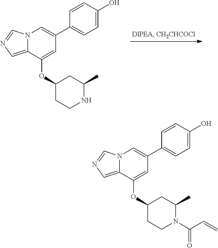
N12C(=CN=C1)C(OC1CCNC(C)C1)=CC(C1=CC=C(O)C=C1)=C2.N12C(=CN=C1)C(OC1CCN(C(C=C)=O)C(C)C1)=CC(C1=CC=C(O)C=C1)=C2
